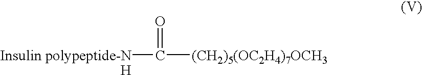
[Insulin polypeptide-NH]C([(CH2)5(OC2H4)7OCH3])=O
